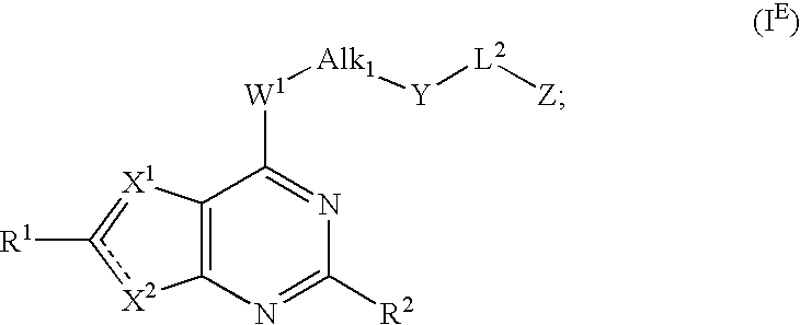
C12=C(N=C([R2])N=C1[W1][Alk1][Y][L2][Z])[X2]c([R1])=[X1]2
